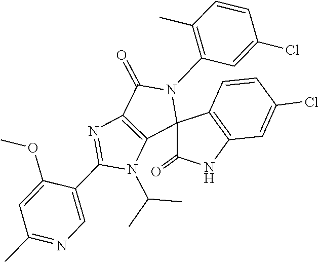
CC(N1C(C2=CN=C(C)C=C2OC)=NC2=C1C1(N(C3=C(C)C=CC(Cl)=C3)C2=O)C2=C(C=C(Cl)C=C2)NC1=O)C
